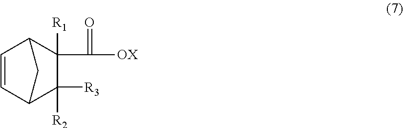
C1=CC2C([R1])(C(=O)[OX])C([R2])([R3])C1C2
